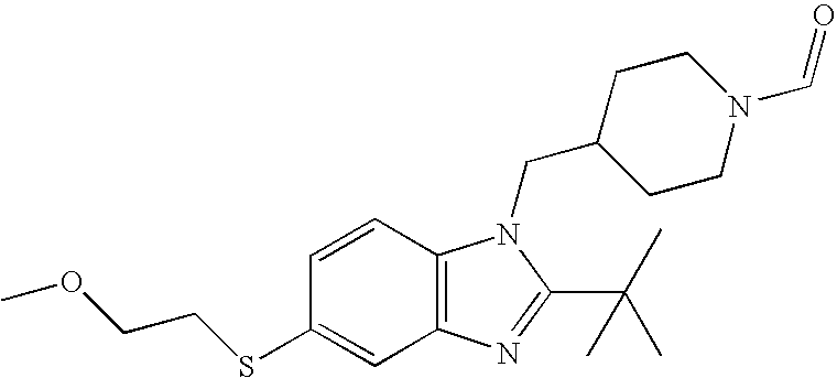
C12=C(C=CC(SCCOC)=C1)N(CC1CCN(C=O)CC1)C(C(C)(C)C)=N2
